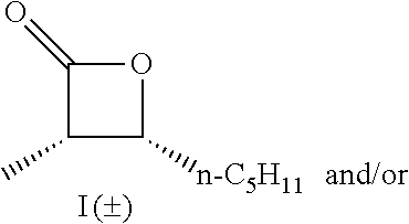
[n-C5H11]C1C(C)C(=O)O1.I
